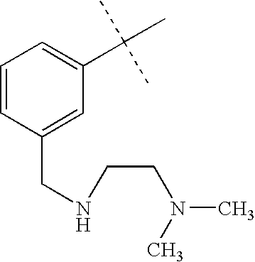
C1=CC(CNCCN(C)C)=CC(C(C)(C)C)=C1
